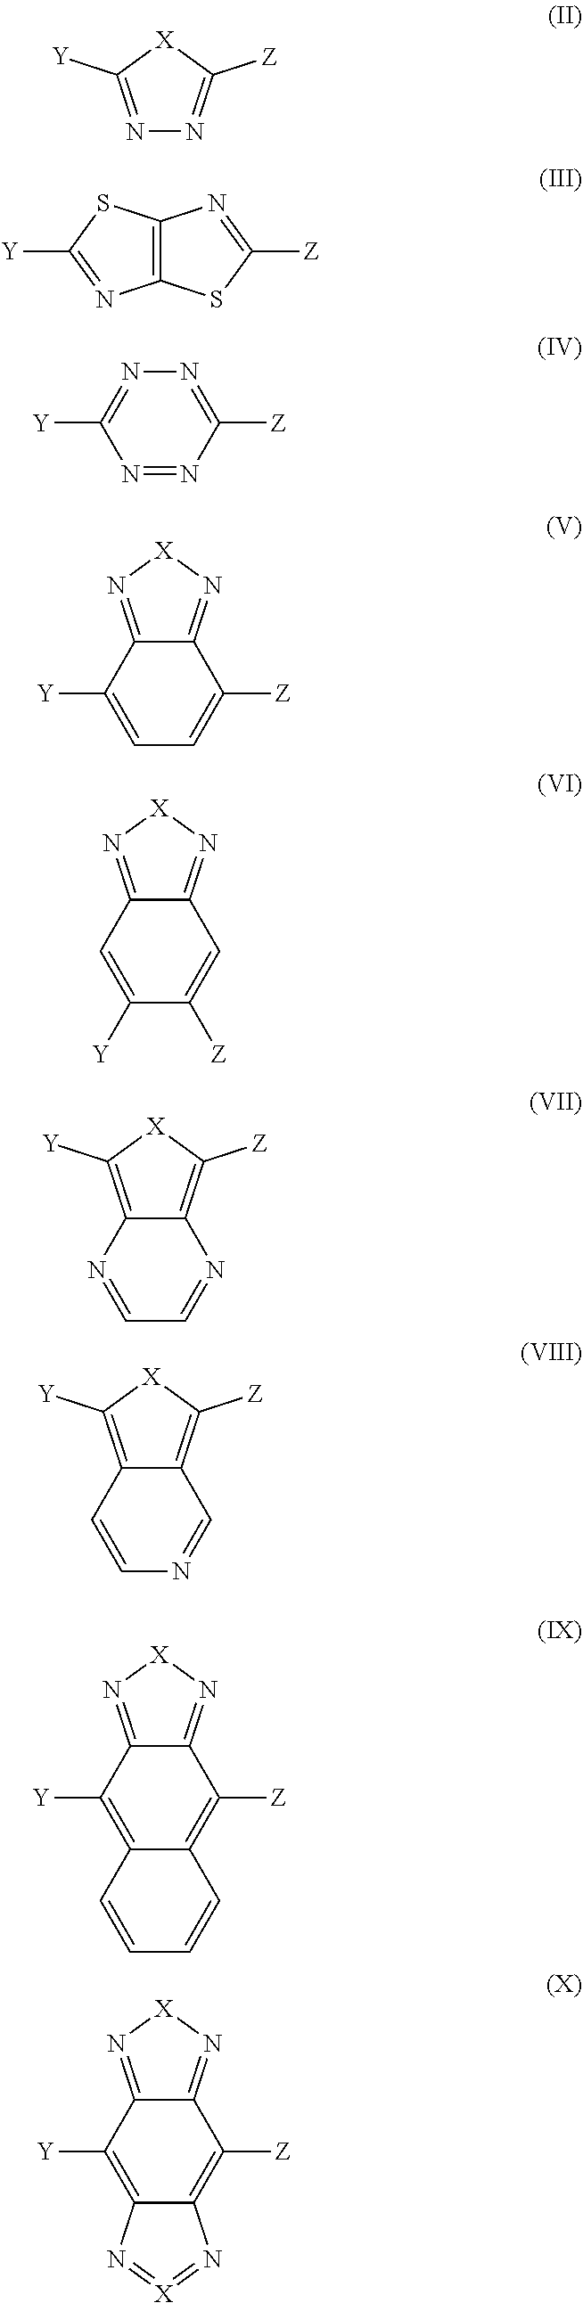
[X]1C([Z])=NN=C1[Y].N1=C([Z])SC2=C1SC([Y])=N2.N1=C([Y])N=NC([Z])=N1.[Y]C1=CC=C([Z])C2=N[X]N=C12.[Y]C1=CC2=N[X]N=C2C=C1[Z].N1=CC=NC2=C([Z])[X]C([Y])=C12.C12=C([Y])[X]C([Z])=C1C=NC=C2.C12=C([Y])C3=N[X]N=C3C([Z])=C1C=CC=C2.N1=[X]=NC2=C([Z])C3=N[X]N=C3C([Y])=C12
